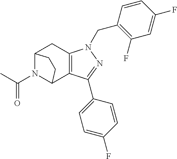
C12N(C(C)=O)C(C3=C(C1)N(CC1=C(F)C=C(F)C=C1)N=C3C1=CC=C(F)C=C1)CC2
